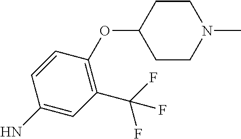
C1(N)=CC(C(F)(F)F)=C(OC2CCN(C)CC2)C=C1
